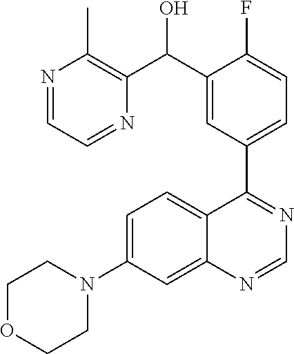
C1=C(N2CCOCC2)C=C2C(=C1)C(C1=CC=C(F)C(C(O)C3=C(C)N=CC=N3)=C1)=NC=N2
